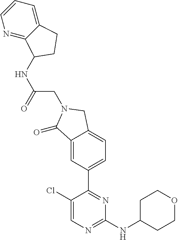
C1(Cl)=CN=C(NC2CCOCC2)N=C1C1=CC=C2C(=C1)C(=O)N(CC(NC1C3=NC=CC=C3CC1)=O)C2
